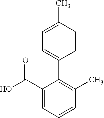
C1=CC(C)=C(C2=CC=C(C)C=C2)C(C(O)=O)=C1
